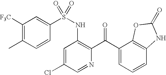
C1([F3C])=C(C)C=CC(S(NC2=C(C(C3=CC=CC4=C3OC(=O)N4)=O)N=CC(Cl)=C2)(=O)=O)=C1
